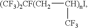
[(CF3)2CF(CH2][CH)nI][CF3]
